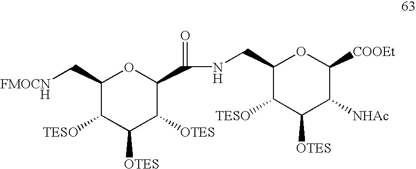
C1(C[FMOCNH])C([TESO])C([OTES])C([OTES])C(C(=O)NCC2C([TESO])C([OTES])C([NHAc])C([COOEt])O2)O1
